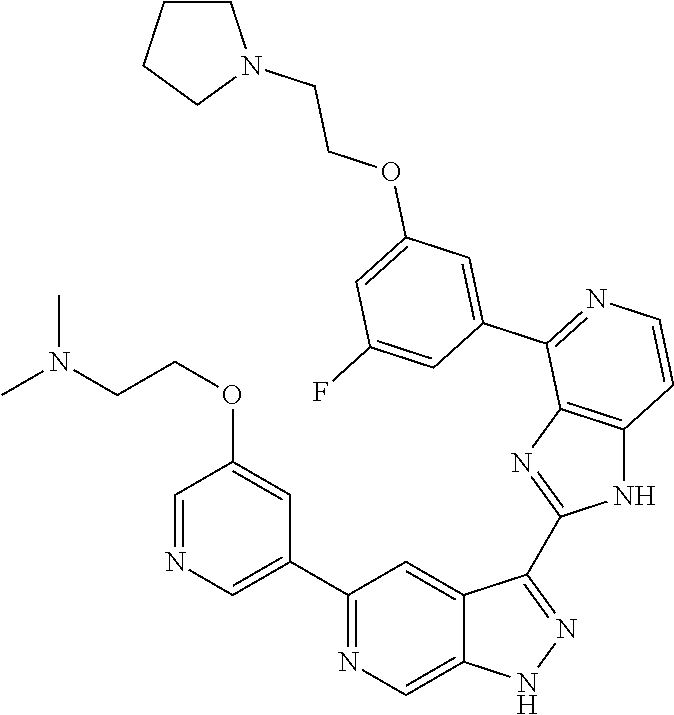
C1(C2=CN=CC(OCCN(C)C)=C2)=NC=C2C(=C1)C(C1=NC3=C(N1)C=CN=C3C1=CC(OCCN3CCCC3)=CC(F)=C1)=NN2
